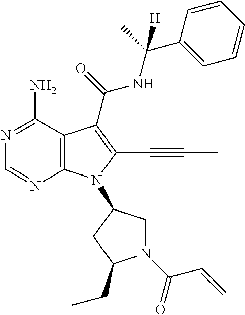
N1=C(N)C2=C(N=C1)N(C1CN(C(C=C)=O)C(CC)C1)C(C#CC)=C2C(=O)NC(C)(C1=CC=CC=C1)[H]
